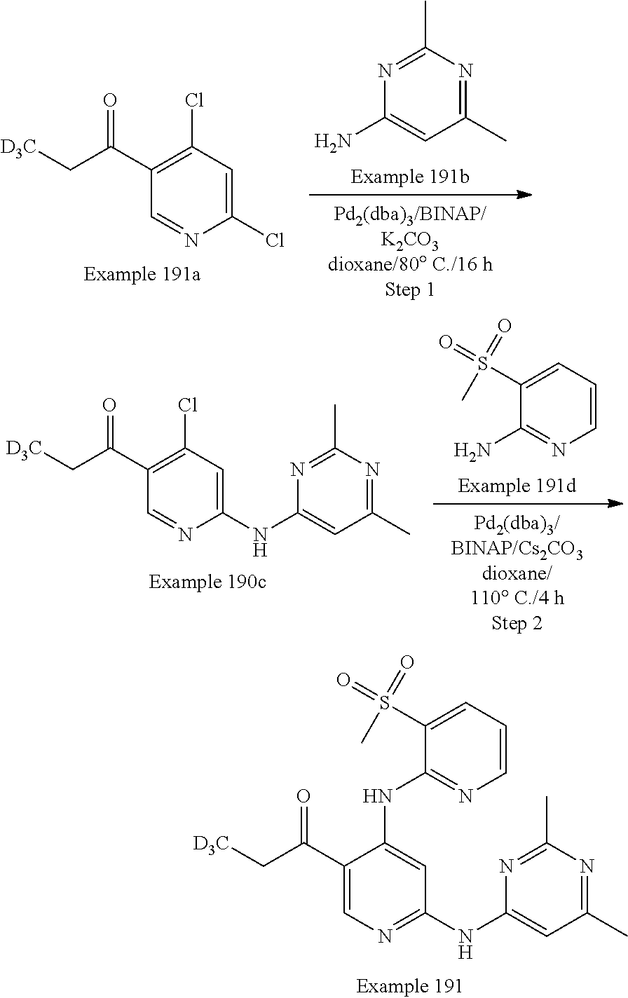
C1(C(C[D3C])=O)=C(Cl)C=C(Cl)N=C1.N1=C(C)N=C(C)C=C1N.C1(S(=O)(=O)C)=CC=CN=C1N.C1(C(C[D3C])=O)=C(Cl)C=C(NC2=CC(C)=NC(C)=N2)N=C1.C1(C(C[D3C])=O)=CN=C(NC2=CC(C)=NC(C)=N2)C=C1NC1=NC=CC=C1S(C)(=O)=O
